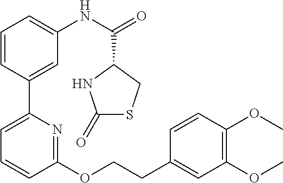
C1=CC(C2=CC=CC(OCCC3=CC(OC)=C(OC)C=C3)=N2)=CC(NC(=O)C2CSC(=O)N2)=C1
